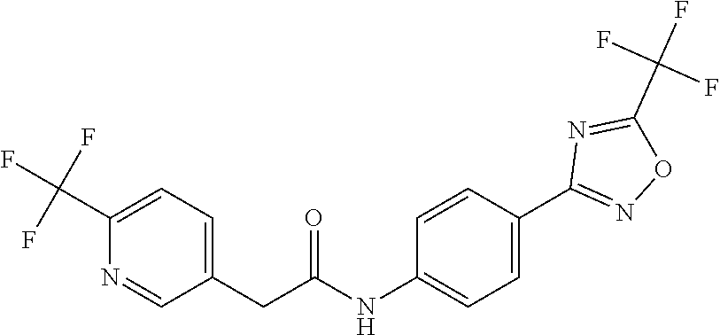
O=C(NC1=CC=C(C2=NOC(C(F)(F)F)=N2)C=C1)CC1=CC=C(C(F)(F)F)N=C1
